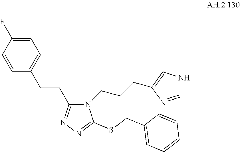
C(C1=NN=C(SCC2=CC=CC=C2)N1CCCC1=CNC=N1)CC1=CC=C(F)C=C1
